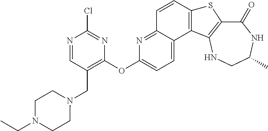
C1(=O)C2=C(NCC(C)N1)C1=C(S2)C=CC2=NC(OC3=C(CN4CCN(CC)CC4)C=NC(Cl)=N3)=CC=C12
